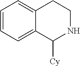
C1=CC=C2C(=C1)CCNC2[Cy]
